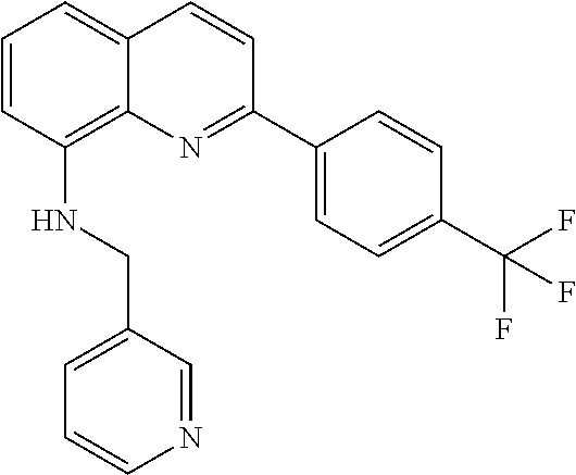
C1=CC(NCC2=CC=CN=C2)=C2C(=C1)C=CC(C1=CC=C(C(F)(F)F)C=C1)=N2
